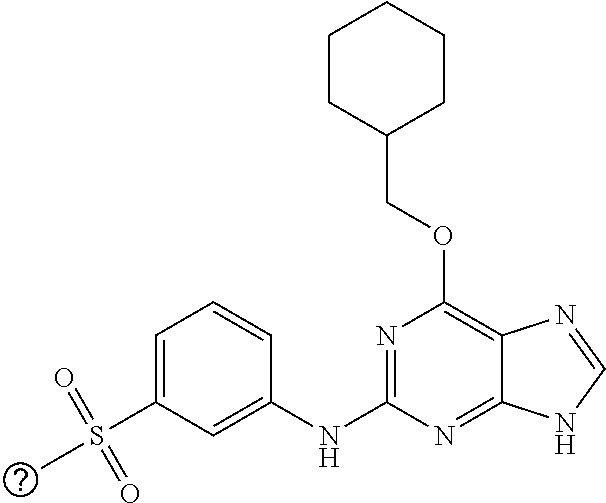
C1CC(COC2=C3C(=NC(NC4=CC(S(C)(=O)=O)=CC=C4)=N2)NC=N3)CCC1
